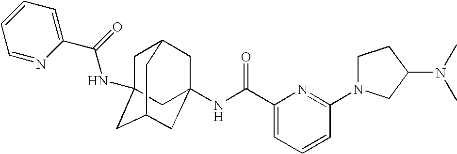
C1C2(NC(C3=CC=CC=N3)=O)CC3CC(NC(C4=CC=CC(N5CCC(N(C)C)C5)=N4)=O)(CC1C3)C2
